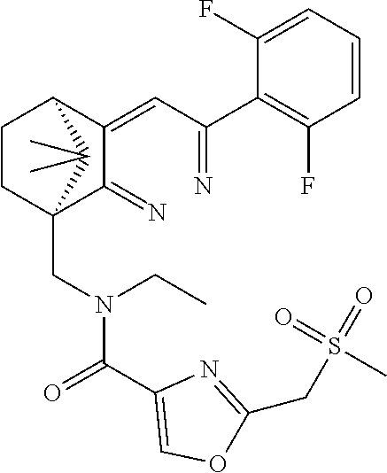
C1(=CC(=N)C2=C(F)C=CC=C2F)C(=N)C2(CN(C(C3=COC(CS(=O)(=O)C)=N3)=O)CC)CCC1C2(C)C
